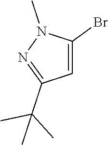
N1(C)N=C(C(C)(C)C)C=C1Br
